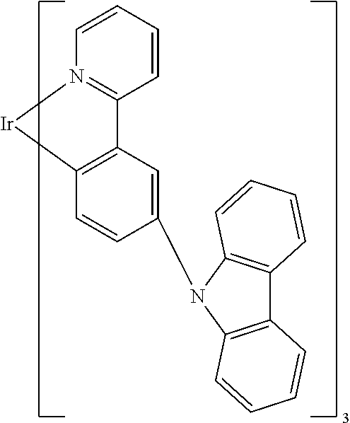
C12=N(C=CC=C1)[Ir]C1=C2C=C(N2C3=C(C4=C2C=CC=C4)C=CC=C3)C=C1
